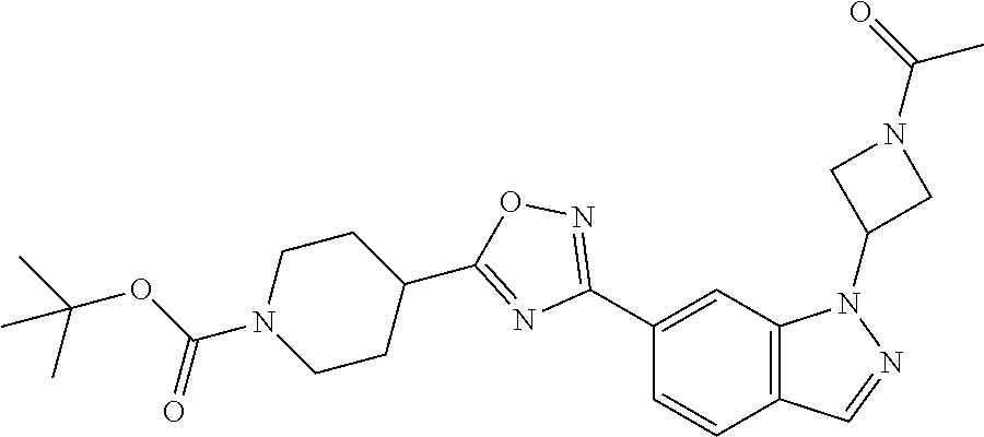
C1(C2=NOC(C3CCN(C(OC(C)(C)C)=O)CC3)=N2)=CC2=C(C=C1)C=NN2C1CN(C(=O)C)C1
